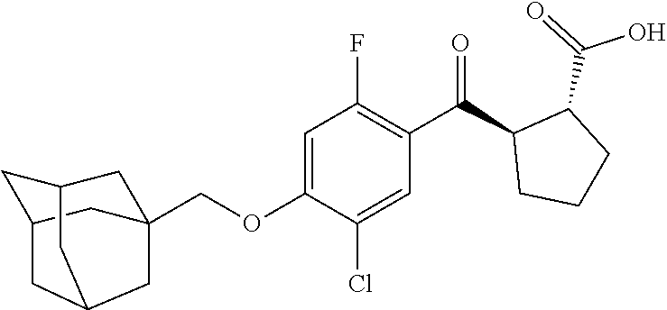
C(OC1=CC(F)=C(C(=O)C2CCCC2C(O)=O)C=C1Cl)C12CC3CC(C1)CC(C3)C2
